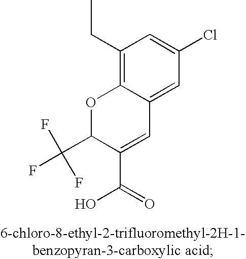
C1(CC)=C2C(=CC(Cl)=C1)C=C(C(O)=O)C(C(F)(F)F)O2
